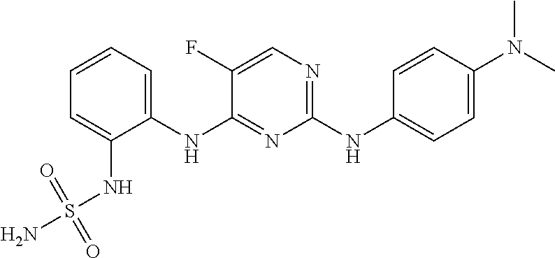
C1=CC=C(NC2=NC(NC3=CC=C(N(C)C)C=C3)=NC=C2F)C(NS(N)(=O)=O)=C1
